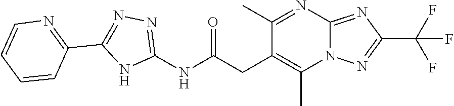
C1(C)=NC2=NC(C(F)(F)F)=NN2C(C)=C1CC(NC1=NN=C(C2=NC=CC=C2)N1)=O
